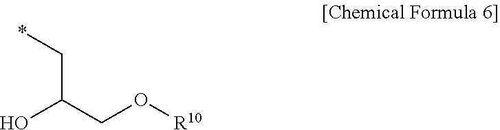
*CC(CO[R10])O
